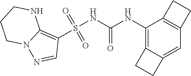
S(NC(NC1=C2C(=CC3=C1CC3)CC2)=O)(C1=C2N(N=C1)CCCN2)(=O)=O
